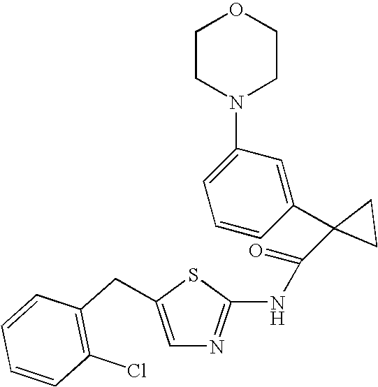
C1=C(CC2=C(Cl)C=CC=C2)SC(NC(=O)C2(C3=CC(N4CCOCC4)=CC=C3)CC2)=N1
